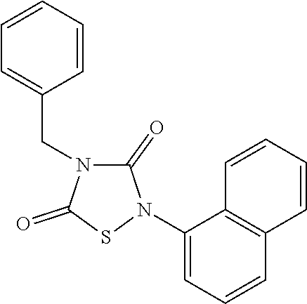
C1=CC=CC=C1CN1C(=O)N(C2=CC=CC3=C2C=CC=C3)SC1=O
